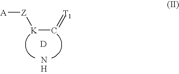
[K](C=[T1])[Z][A].[D]
